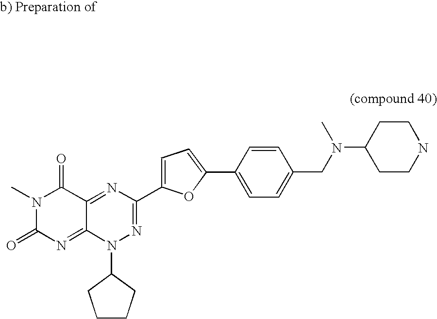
N1=C2C(=NC(=O)N(C)C2=O)N(C2CCCC2)N=C1C1=CC=C(C2=CC=C(CN(C3CCNCC3)C)C=C2)O1
